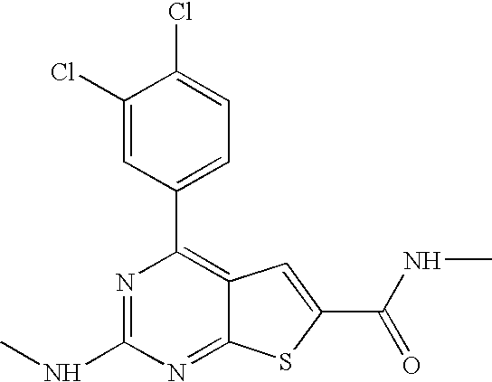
N1=C(NC)N=C2C(=C1C1=CC=C(Cl)C(Cl)=C1)C=C(C(=O)NC)S2
